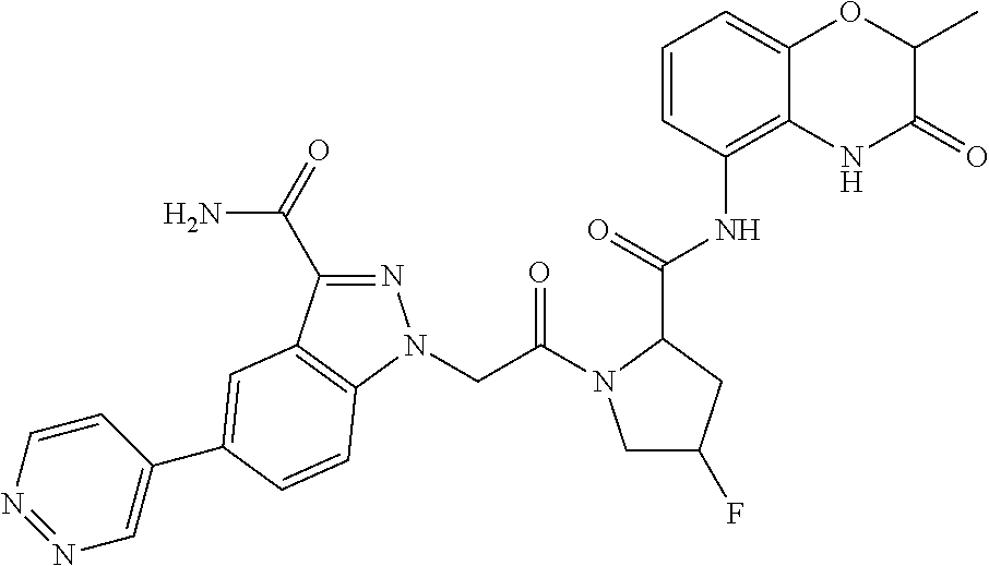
C12=C(NC(C3CC(F)CN3C(CN3N=C(C(=O)N)C4=C3C=CC(C3=CN=NC=C3)=C4)=O)=O)C=CC=C1OC(C)C(=O)N2
